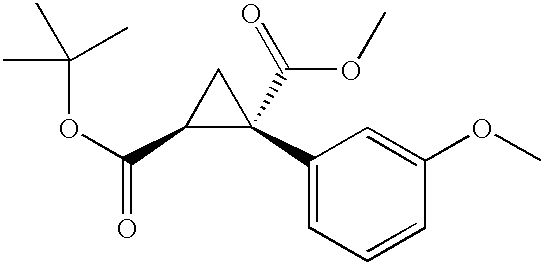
O(C(C1C(C2=CC=CC(OC)=C2)(C(OC)=O)C1)=O)C(C)(C)C
